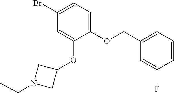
C1(Br)=CC=C(OCC2=CC=CC(F)=C2)C(OC2CN(CC)C2)=C1
